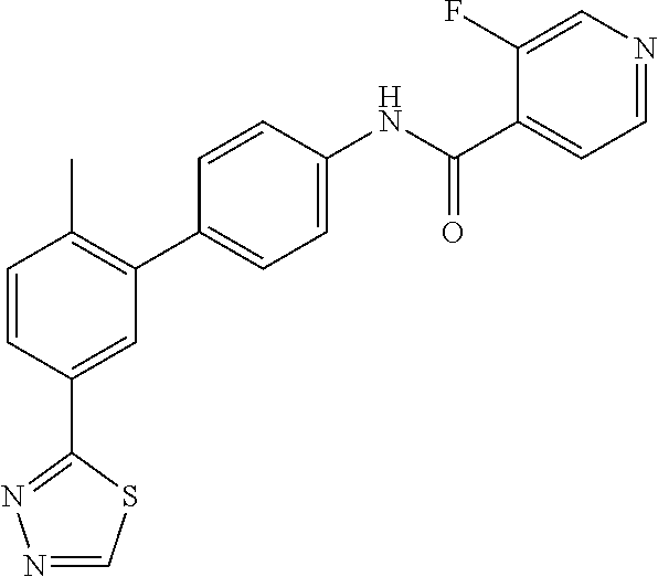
C1=CC(C2=NN=CS2)=CC(C2=CC=C(NC(C3=CC=NC=C3F)=O)C=C2)=C1C
